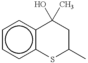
c1ccc2c(c1)C(O)(C)CC(C)S2
